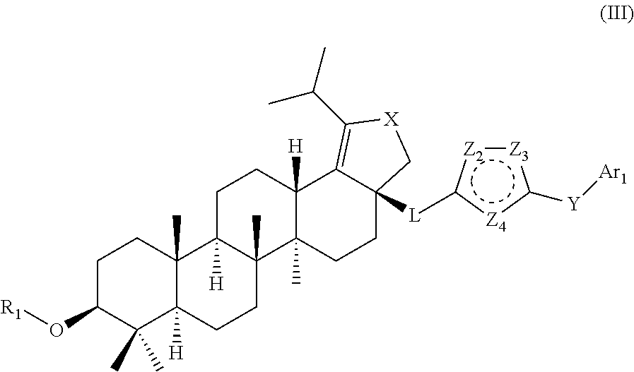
C1C(O[R1])C(C)(C)C2([H])C(C)(C1)C1([H])C(C)(CC2)C2(C)C([H])(CC1)C1=C(C(C)C)[X]CC1([L]c1[Z2]:[Z3]c([Y][Ar1])[Z4]1)CC2
